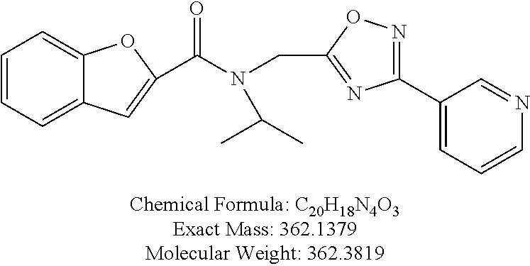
C(N(CC1=NC(C2=CC=CN=C2)=NO1)C(C)C)(=O)C1=CC2=CC=CC=C2O1
